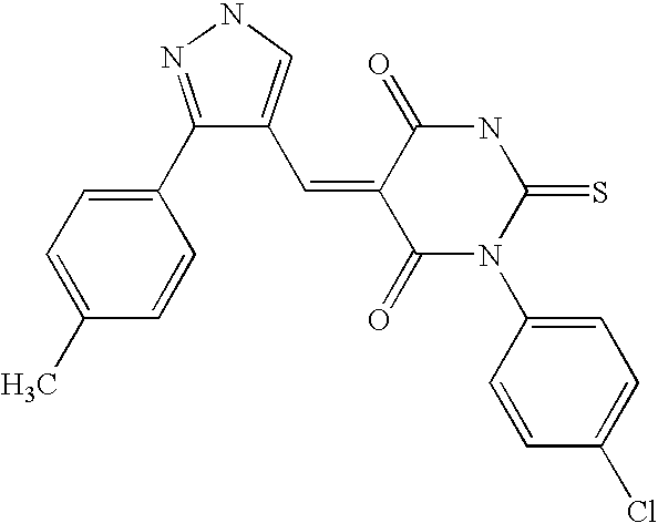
C1(C2=CC=C(C)C=C2)=NNC=C1C=C1C(=O)N(C2=CC=C(Cl)C=C2)C(=S)NC1=O
